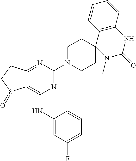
C1CN(C2=NC(NC3=CC(F)=CC=C3)=C3C(=N2)CCS3=O)CCC12N(C)C(=O)NC1=C2C=CC=C1
